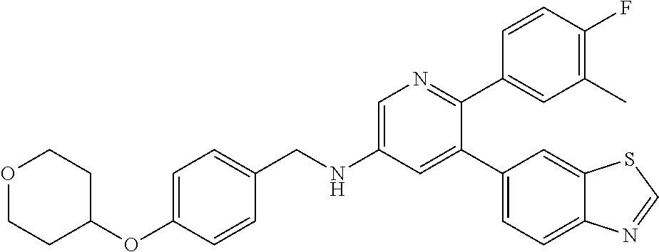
C(NC1=CN=C(C2=CC(C)=C(F)C=C2)C(C2=CC=C3C(=C2)SC=N3)=C1)C1=CC=C(OC2CCOCC2)C=C1
